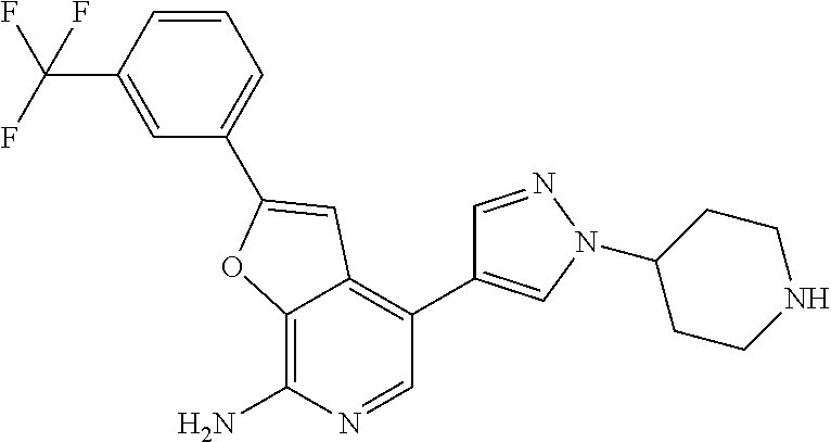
C1=C(C(F)(F)F)C=CC=C1C1=CC2=C(C3=CN(C4CCNCC4)N=C3)C=NC(N)=C2O1
